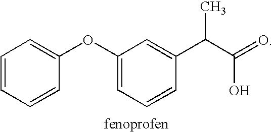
C1=CC=CC(OC2=CC=CC(C(C(=O)O)C)=C2)=C1
